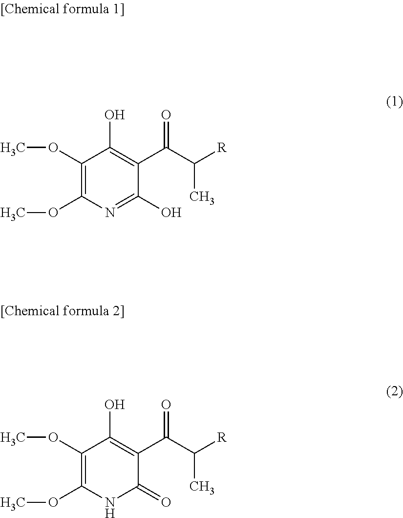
COC1=C(OC)N=C(O)C(C(C([R])C)=O)=C1O.COC1=C(OC)NC(=O)C(C(C([R])C)=O)=C1O
